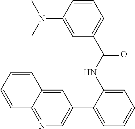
C12=NC=C(C3=CC=CC=C3NC(C3=CC=CC(N(C)C)=C3)=O)C=C1C=CC=C2
